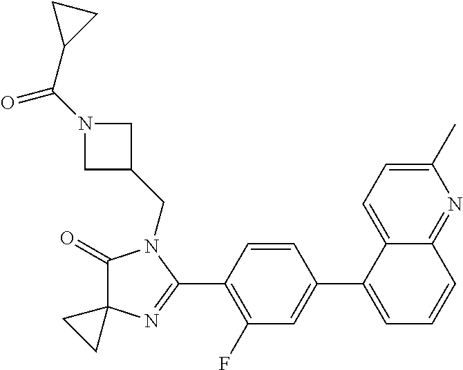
C1(=O)C2(N=C(C3=C(F)C=C(C4=CC=CC5=NC(C)=CC=C45)C=C3)N1CC1CN(C(C3CC3)=O)C1)CC2
